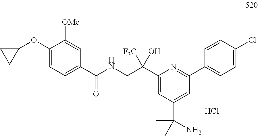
C1(C(NCC(C2=CC(C(C)(C)N)=CC(C3=CC=C(Cl)C=C3)=N2)([F3C])O)=O)=CC=C(OC2CC2)C([OMe])=C1.Cl
